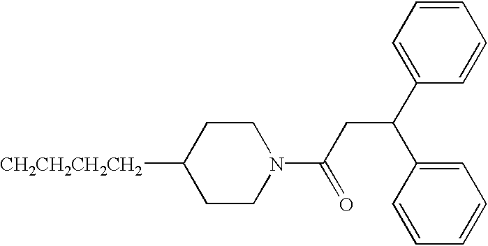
C1CN(C(CC(C2=CC=CC=C2)C2=CC=CC=C2)=O)CCC1[CH2CH2CH2CH2]
